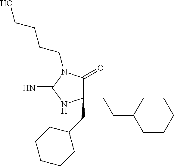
C1(CC2CCCCC2)(CCC2CCCCC2)C(=O)N(CCCCO)C(=N)N1
